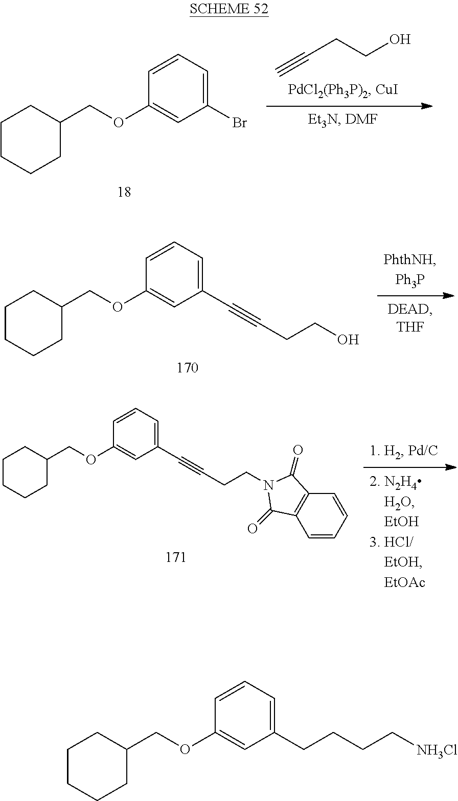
C1=CC(OCC2CCCCC2)=CC(Br)=C1.C(CCO)#C.C1=CC(OCC2CCCCC2)=CC(C#CCCO)=C1.C1=CC(OCC2CCCCC2)=CC(C#CCCN2C(=O)C3=C(C=CC=C3)C2=O)=C1.C1=CC(OCC2CCCCC2)=CC(CCCC[NH3Cl])=C1
